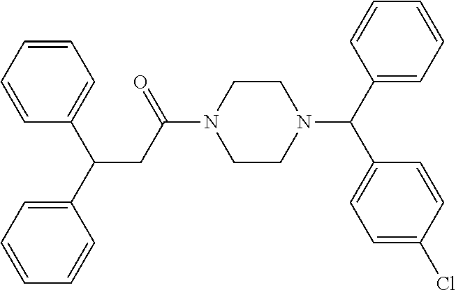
C1=CC(C(C2=CC=CC=C2)CC(N2CCN(C(C3=CC=C(Cl)C=C3)C3=CC=CC=C3)CC2)=O)=CC=C1
